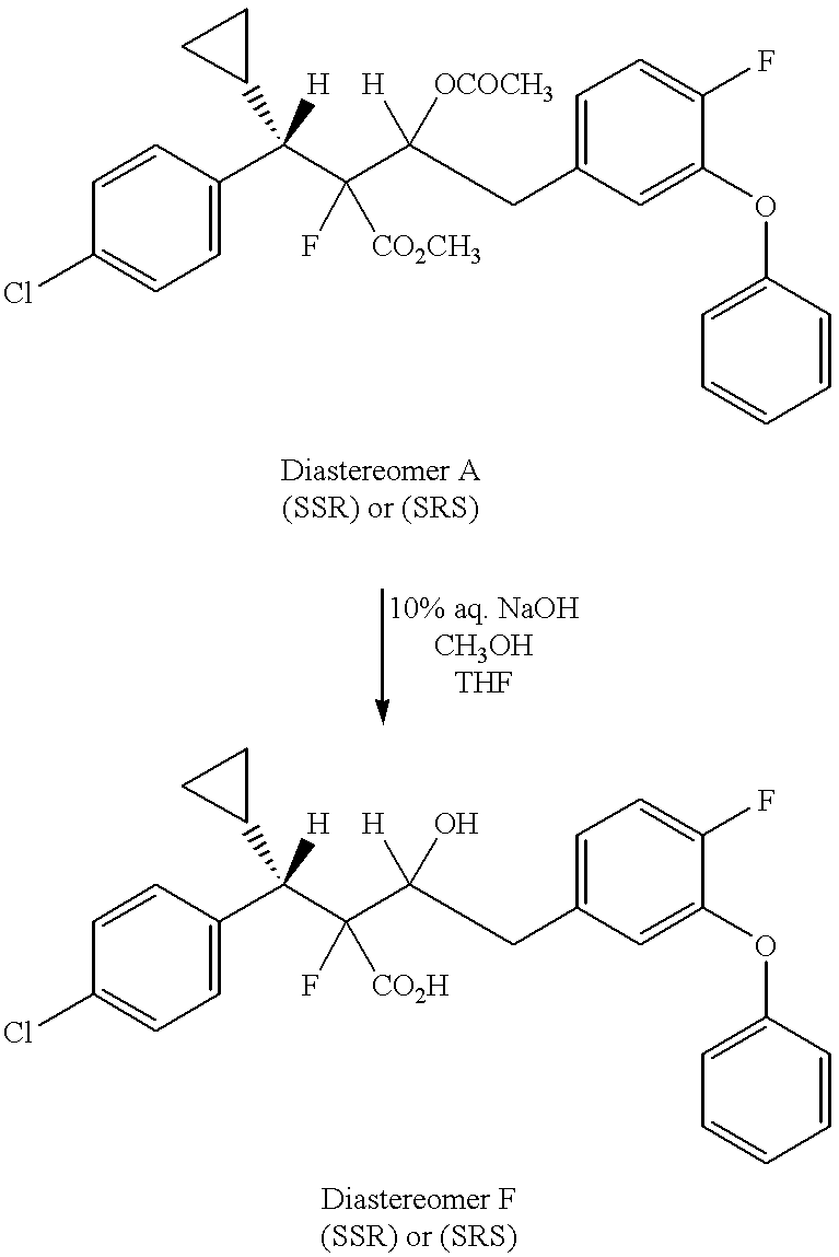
C1=CC(C(C(C([H])([OCOCH3])CC2=CC=C(F)C(OC3=CC=CC=C3)=C2)(F)[CO2CH3])([H])C2CC2)=CC=C1Cl.C1=CC(C(C(C([H])(CC2=CC=C(F)C(OC3=CC=CC=C3)=C2)O)(F)[CO2H])([H])C2CC2)=CC=C1Cl
